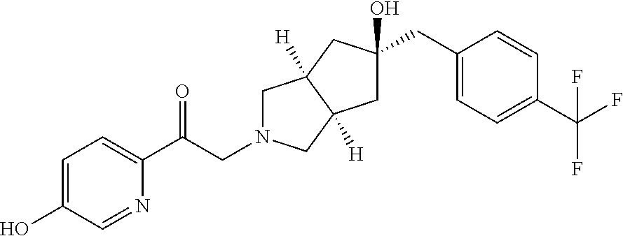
C(C(C1=CC=C(O)C=N1)=O)N1CC2([H])C([H])(C1)CC(CC1=CC=C(C(F)(F)F)C=C1)(O)C2
